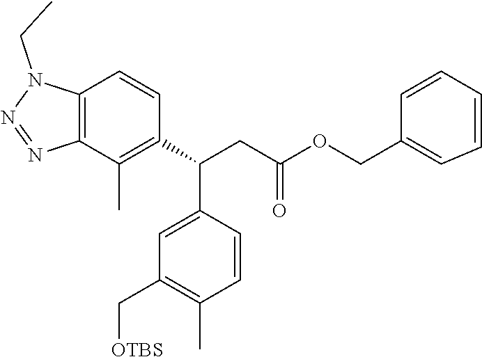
C12=C(C(C)=C(C(CC(=O)OCC3=CC=CC=C3)C3=CC(C[OTBS])=C(C)C=C3)C=C1)N=NN2CC
